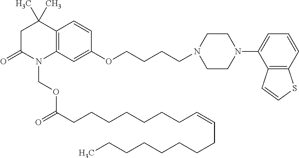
C1C(=O)N(COC(CCCCCCCC=CCCCCCCCC)=O)C2=C(C1(C)C)C=CC(OCCCCN1CCN(C3=CC=CC4=C3C=CS4)CC1)=C2
